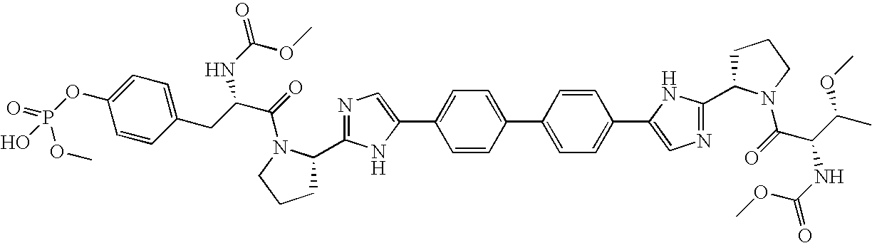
C1CCN(C(=O)C(NC(=O)OC)C(C)OC)C1C1=NC=C(C2=CC=C(C3=CC=C(C4=CN=C(C5CCCN5C(=O)C(CC5=CC=C(OP(=O)(OC)O)C=C5)NC(=O)OC)N4)C=C3)C=C2)N1
